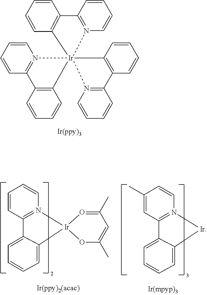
C1=CC=CC2=C1C1=N(C=CC=C1)[Ir]213(N2=C(C=CC=C2)C2=C1C=CC=C2)C1=C(C=CC=C1)C1=N3C=CC=C1.C1=C2C(=CC=C1)[Ir]1(N3=C2C=CC=C3)O=C(C)C=C(C)O1.C1=C2C(=CC=C1)[Ir]N1=C2C=C(C)C=C1
